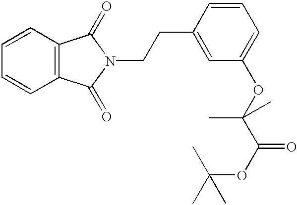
C1=CC=CC2=C1C(=O)N(CCC1=CC(OC(C(OC(C)(C)C)=O)(C)C)=CC=C1)C2=O
